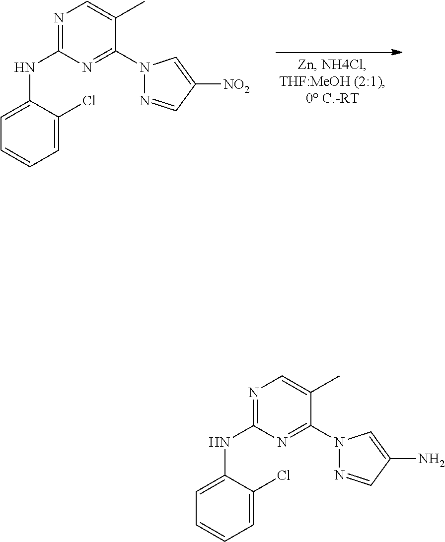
N1=C(NC2=CC=CC=C2Cl)N=C(N2N=CC([NO2])=C2)C(C)=C1.N1=C(NC2=CC=CC=C2Cl)N=C(N2N=CC(N)=C2)C(C)=C1
